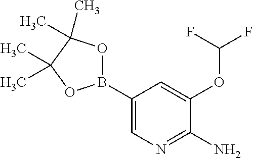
C1(OC(F)F)=CC(B2OC(C)(C)C(C)(C)O2)=CN=C1N
